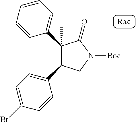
C1=C(Br)C=CC(C2CN([Boc])C(=O)C2(C2=CC=CC=C2)C)=C1
